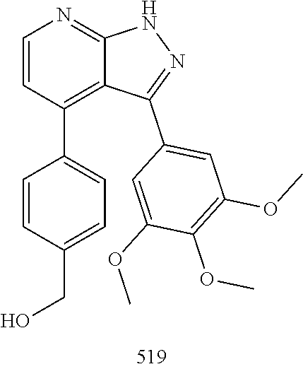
O(C)C1=C(OC)C(OC)=CC(C2=NNC3=NC=CC(C4=CC=C(CO)C=C4)=C23)=C1
